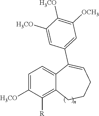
C1=C([H3CO])C([R])=C2C(=C1)C(C1=CC([OCH3])=C([H3CO])C([H3CO])=C1)=CCCC2
